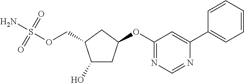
C1(O)CC(OC2=NC=NC(C3=CC=CC=C3)=C2)CC1COS(N)(=O)=O
